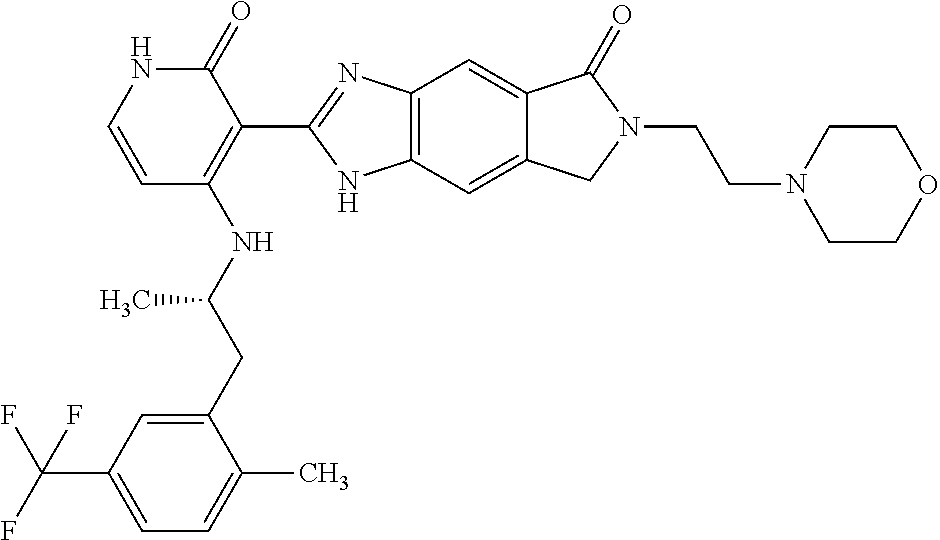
C12=C(C=C3C(=C1)C(=O)N(CCN1CCOCC1)C3)NC(C1=C(NC(CC3=CC(C(F)(F)F)=CC=C3C)C)C=CNC1=O)=N2
